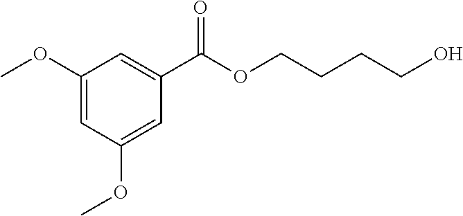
C1(OC)=CC(OC)=CC(C(OCCCCO)=O)=C1
